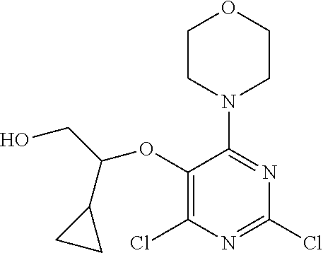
C1(OC(CO)C2CC2)=C(Cl)N=C(Cl)N=C1N1CCOCC1
